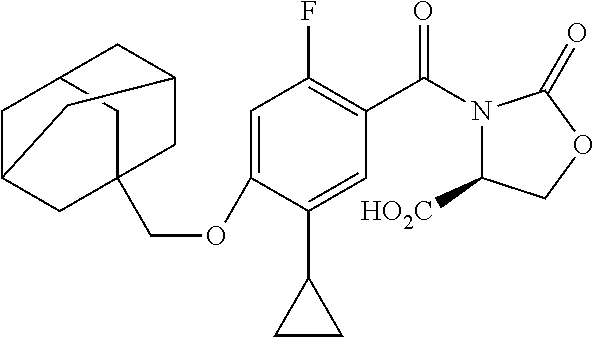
C1C2CC3(COC4=CC(F)=C(C(N5C([HO2C])COC5=O)=O)C=C4C4CC4)CC1CC(C3)C2
